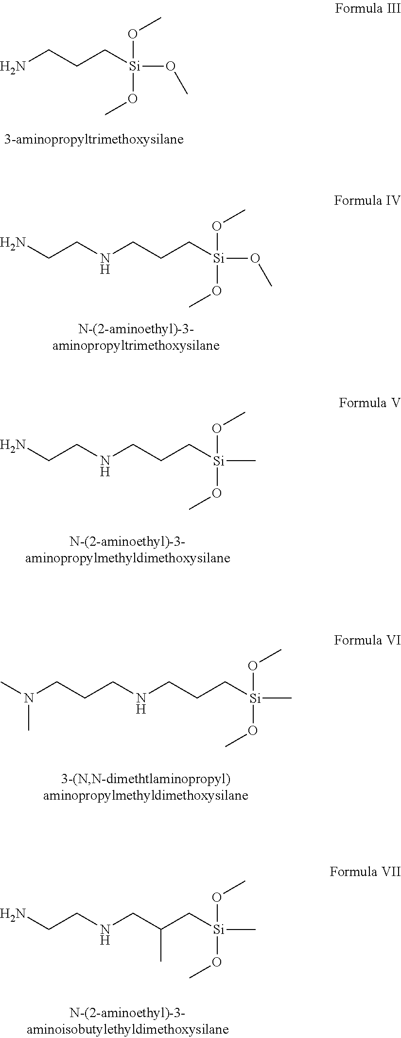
NCCC[Si](OC)(OC)OC.N(CCC[Si](OC)(OC)OC)CCN.N(CCC[Si](C)(OC)OC)CCN.N(CCC[Si](C)(OC)OC)CCCN(C)C.N(CC(C[Si](C)(OC)OC)C)CCN
